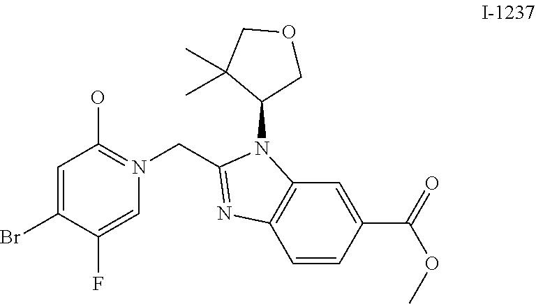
C1=C(Br)C(F)=CN(CC2=NC3=C(N2C2COCC2(C)C)C=C(C(OC)=O)C=C3)=C1O
